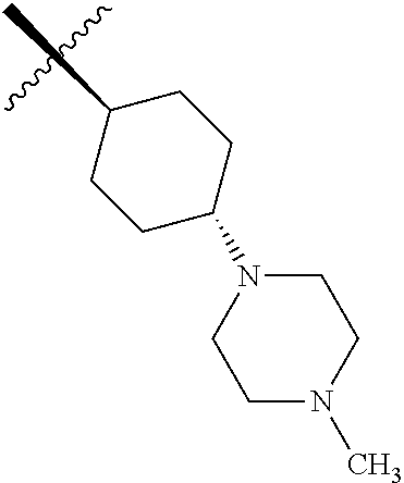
CC1CCC(N2CCN(C)CC2)CC1
